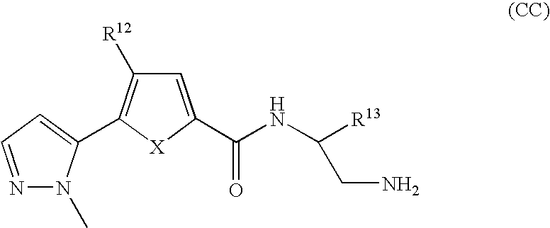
N1=CC=C(C2=C([R12])C=C(C(NC([R13])CN)=O)[X]2)N1C
